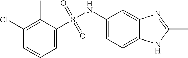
C1=C(S(NC2=CC=C3C(=C2)N=C(C)N3)(=O)=O)C(C)=C(Cl)C=C1
